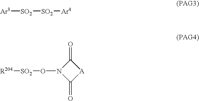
[Ar3][SO2][SO2][Ar4].[R204][SO2]ON1C(=O)[A]C1=O
